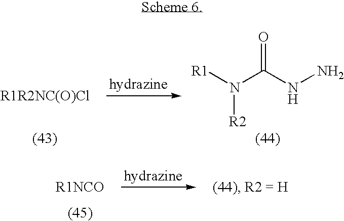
[R1]N(C(NN)=O)[R2]
